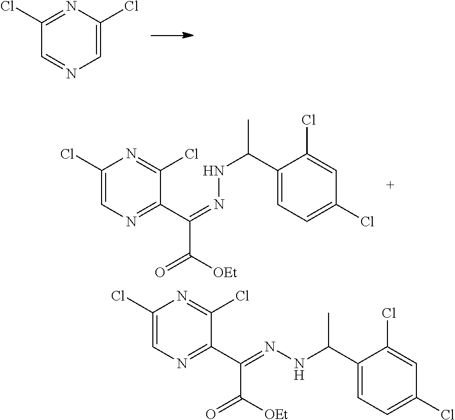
N1=C(Cl)C=NC=C1Cl.N1=C(Cl)C(C(=NNC(C)C2=CC=C(Cl)C=C2Cl)C([OEt])=O)=NC=C1Cl.N1=C(Cl)C(C(=NNC(C2=CC=C(Cl)C=C2Cl)C)C([OEt])=O)=NC=C1Cl
